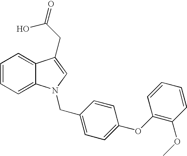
C1=CC=C2C(=C1)C(CC(O)=O)=CN2CC1=CC=C(OC2=C(OC)C=CC=C2)C=C1
